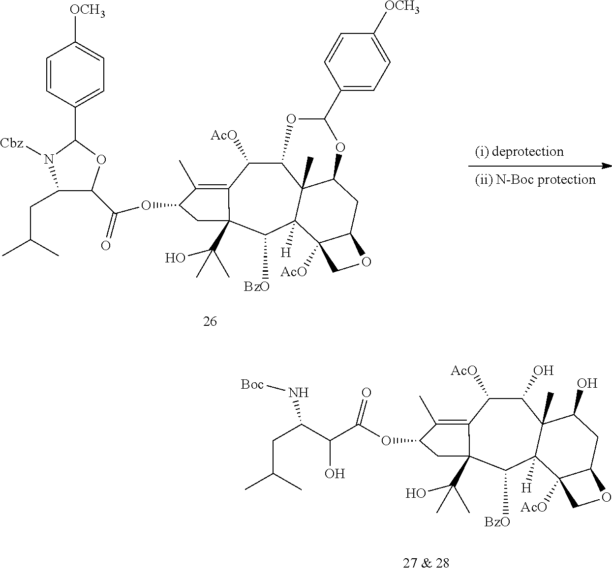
C12C([AcO])C3=C(C)C(OC(C4C(CC(C)C)N([Cbz])C(C5=CC=C([OCH3])C=C5)O4)=O)CC3(C(C)(O)C)C([BzO])C3([H])C1(C)C(CC1C3([AcO])CO1)OC(C1=CC=C([OCH3])C=C1)O2.C1(O)C([AcO])C2=C(C)C(OC(C(O)C(CC(C)C)N[Boc])=O)CC2(C(C)(O)C)C([BzO])C2([H])C1(C)C(O)CC1C2([AcO])CO1
